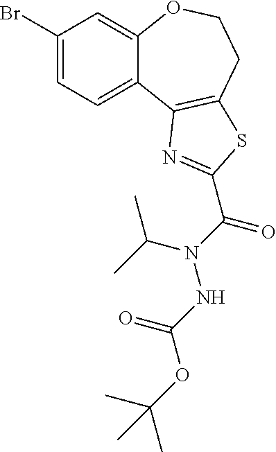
C1(Br)=CC=C2C(=C1)OCCC1=C2N=C(C(N(C(C)C)NC(OC(C)(C)C)=O)=O)S1
